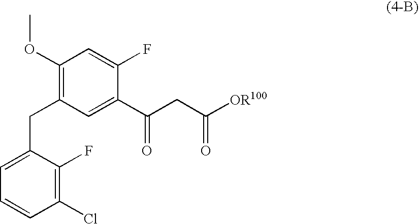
C1(Cl)=C(F)C(CC2=C(OC)C=C(F)C(C(CC([OR100])=O)=O)=C2)=CC=C1
